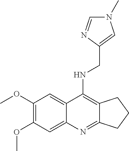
C1(OC)=C(OC)C=C2C(=C1)C(NCC1=CN(C)C=N1)=C1C(=N2)CCC1
